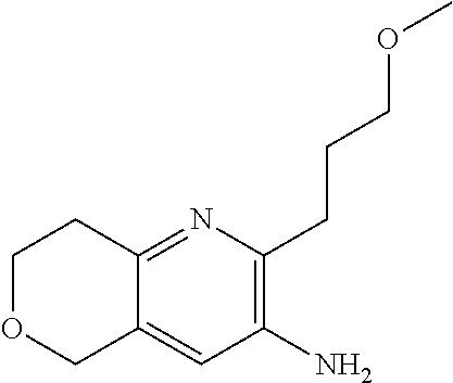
C1(N)=C(CCCOC)N=C2C(=C1)COCC2
